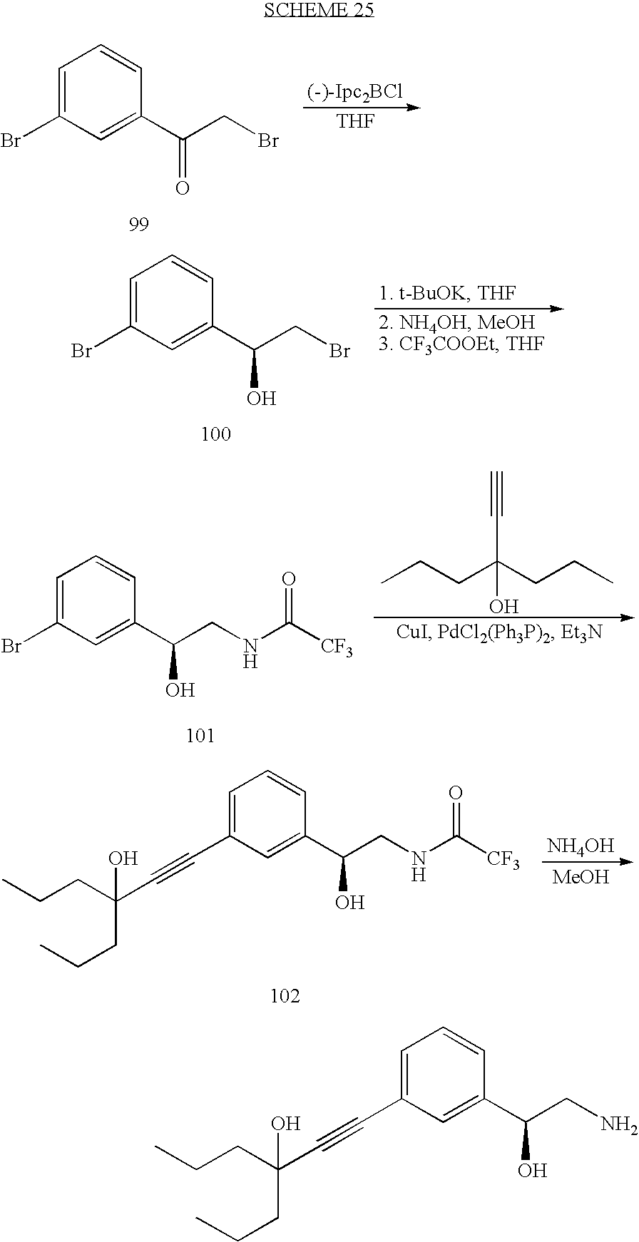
C1=C(Br)C=C(C(CBr)=O)C=C1.[THF].C1=C(Br)C=C(C(CBr)O)C=C1.C1=C(Br)C=C(C(CNC(=O)[CF3])O)C=C1.C(C(C#C)(CCC)O)CC.C1=C(C#CC(CCC)(CCC)O)C=C(C(CNC(=O)[CF3])O)C=C1.[NH4OH].[MeOH].C1=C(C#CC(CCC)(CCC)O)C=C(C(CN)O)C=C1
